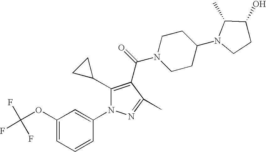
C1CC(N2CCC(O)C2C)CCN1C(=O)C1=C(C2CC2)N(C2=CC(OC(F)(F)F)=CC=C2)N=C1C
